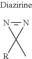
N1=NC1([R])C
